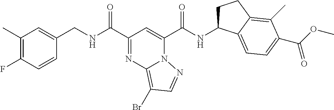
C1(C)=C(F)C=CC(CNC(C2=NC3=C(Br)C=NN3C(C(NC3CCC4=C(C)C(C(OC)=O)=CC=C34)=O)=C2)=O)=C1
